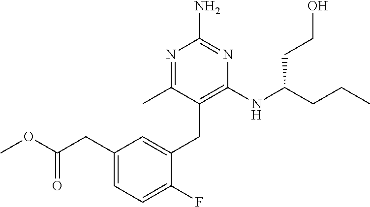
C1(NC(CCC)CCO)=C(CC2=CC(CC(OC)=O)=CC=C2F)C(C)=NC(N)=N1
